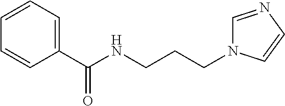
O=C(C1=CC=CC=C1)NCCCN1C=NC=C1
